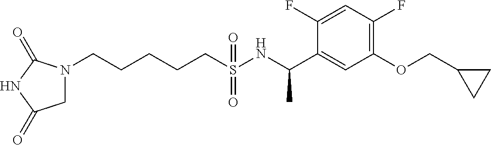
C(S(NC(C1=CC(OCC2CC2)=C(F)C=C1F)C)(=O)=O)CCCCN1CC(=O)NC1=O
